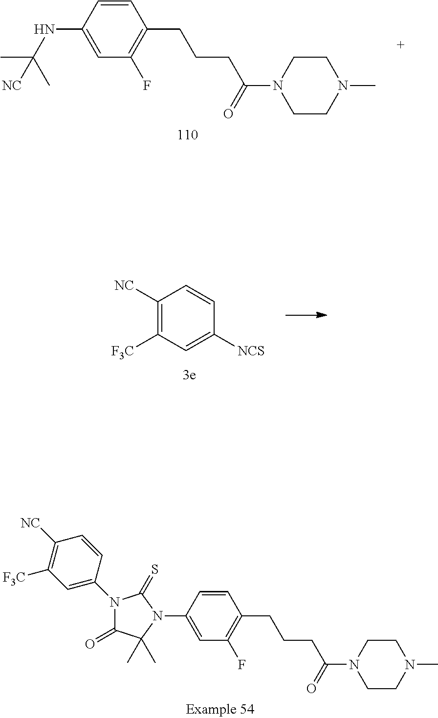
C1([NC])=C([F3C])C=C([NCS])C=C1.C1(NC(C)(C)[NC])=CC(F)=C(CCCC(N2CCN(C)CC2)=O)C=C1.C1([NC])=C([F3C])C=C(N2C(=O)C(C)(C)N(C3=CC(F)=C(CCCC(=O)N4CCN(C)CC4)C=C3)C2=S)C=C1
